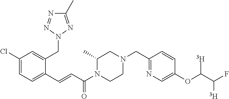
C1(C)=NN(CC2=CC(Cl)=CC=C2C=CC(N2CCN(CC3=NC=C(OC(C(F)[T])[T])C=C3)CC2C)=O)N=N1
